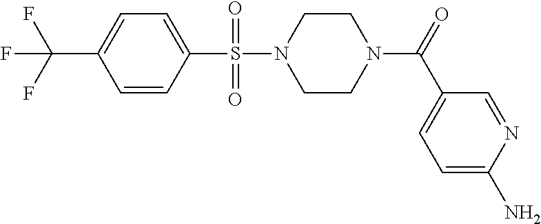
C1(C(F)(F)F)=CC=C(S(N2CCN(C(=O)C3=CC=C(N)N=C3)CC2)(=O)=O)C=C1
